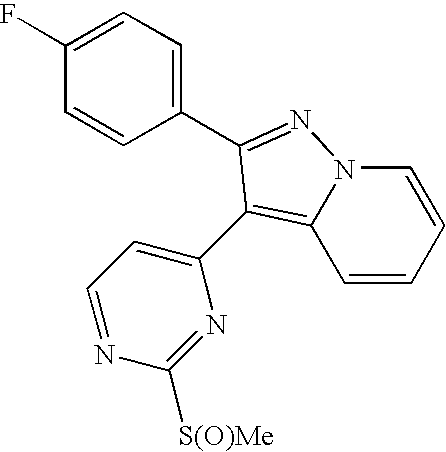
C1=CC=CN2C1=C(C1=CC=NC([S(O)Me])=N1)C(C1=CC=C(F)C=C1)=N2
